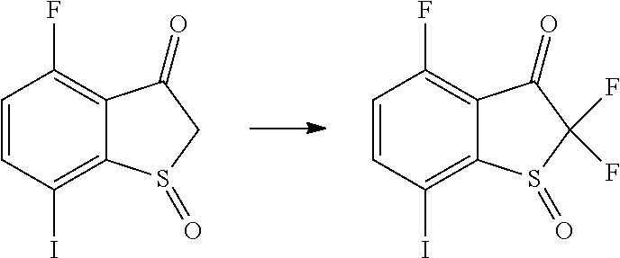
C1=CC(I)=C2C(=C1F)C(=O)C(F)(F)S2=O.C1=CC(I)=C2C(=C1F)C(=O)CS2=O
